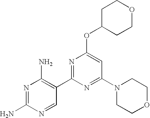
C1C(OC2=CC(N3CCOCC3)=NC(C3=C(N)N=C(N)N=C3)=N2)CCOC1
